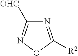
[OHC]C1=NOC([R2])=N1
